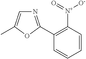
C1(C2=NC=C(C)O2)=C([N+]([O-])=O)C=CC=C1
